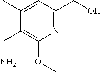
C1=C(C)C(CN)=C(OC)N=C1CO
